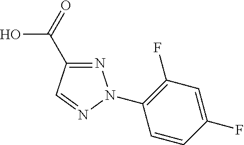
N1=C(C(=O)O)C=NN1C1=C(F)C=C(F)C=C1
